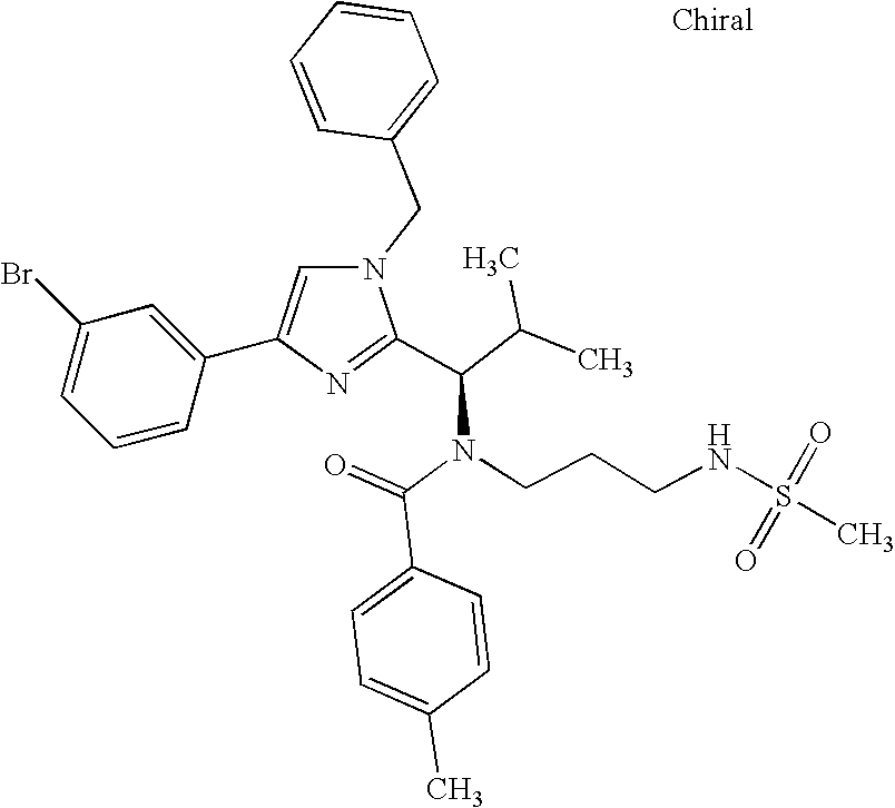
N1(CC2=CC=CC=C2)C=C(C2=CC(Br)=CC=C2)N=C1C(C(C)C)N(C(=O)C1=CC=C(C)C=C1)CCCNS(C)(=O)=O
